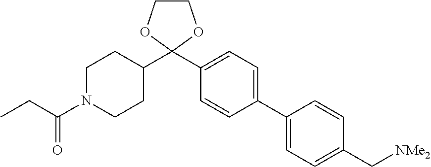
C1N(C(CC)=O)CCC(C2(C3=CC=C(C4=CC=C(C[NMe2])C=C4)C=C3)OCCO2)C1
